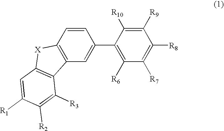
C1=CC2=C(C=C1C1=C([R6])C([R7])=C([R8])C([R9])=C1[R10])C1=C([X]2)C=C([R1])C([R2])=C1[R3]
